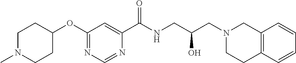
N1=C(OC2CCN(C)CC2)C=C(C(NCC(CN2CC3=C(CC2)C=CC=C3)O)=O)N=C1
